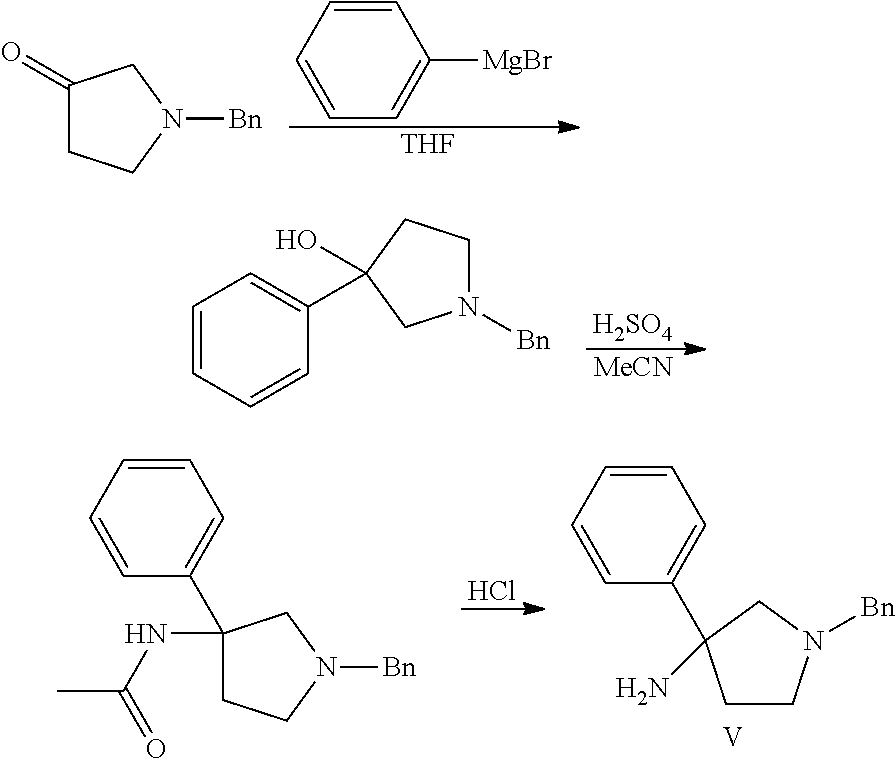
C1(=O)CCN([Bn])C1.C1=CC=CC=C1[MgBr].[THF].C1=CC=CC(C2(O)CCN([Bn])C2)=C1.[H2SO4].[MeCN].C1=CC=CC(C2(NC(C)=O)CCN([Bn])C2)=C1.Cl.C1=CC=CC(C2(N)CCN([Bn])C2)=C1.[V]
